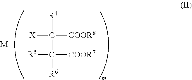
[R4]C(C([R6])([COOR7])[R5])([COOR8])[X].[M]
